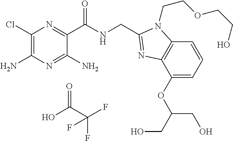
C1(Cl)=C(N)N=C(N)C(C(NCC2=NC3=C(C=CC=C3OC(CO)CO)N2CCOCCO)=O)=N1.O=C(C(F)(F)F)O
